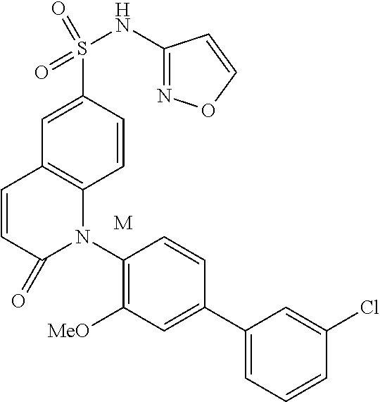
C12=C(C=CC(S(=O)(=O)NC3=NOC=C3)=C1)N(C1=C([MeO])C=C(C3=CC=CC(Cl)=C3)C=C1)C(=O)C=C2.[M]
